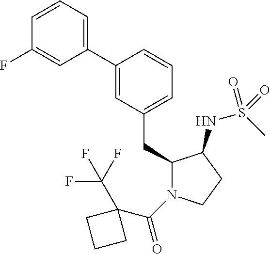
C1(CC2=CC=CC(C3=CC=CC(F)=C3)=C2)N(C(=O)C2(C(F)(F)F)CCC2)CCC1NS(C)(=O)=O
